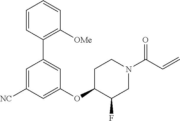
C1=CC(C2=CC(OC3C(F)CN(C(=O)C=C)CC3)=CC([NC])=C2)=C([OMe])C=C1
